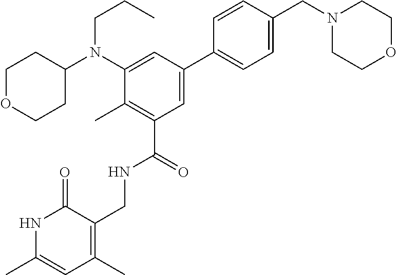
C1OCCC(N(C2=CC(C3=CC=C(CN4CCOCC4)C=C3)=CC(C(NCC3=C(C)C=C(C)NC3=O)=O)=C2C)CCC)C1
